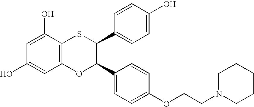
C1=C(O)C2=C(C=C1O)OC(C1=CC=C(OCCN3CCCCC3)C=C1)C(C1=CC=C(O)C=C1)S2
